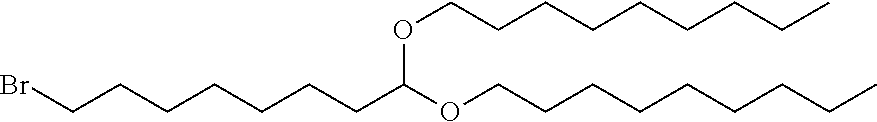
C(CCC)CCCCCOC(CCCCCCCBr)OCCCCCCCCC
